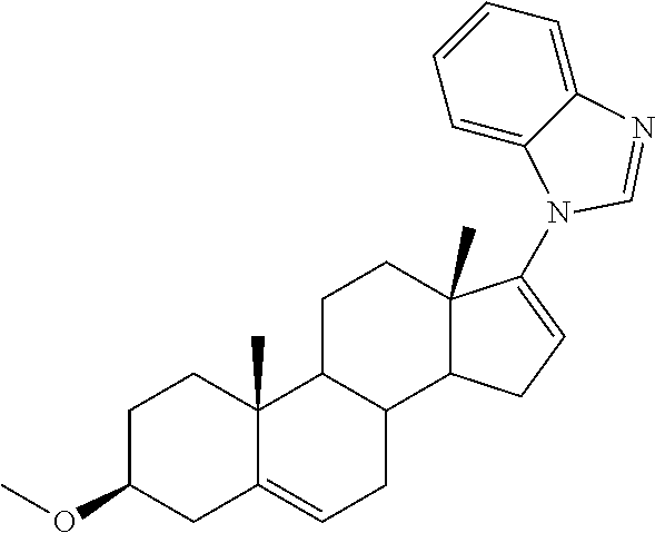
C1=C2C(=CC=C1)N=CN2C1=CCC2C3CC=C4C(C)(C3CCC21C)CCC(OC)C4
